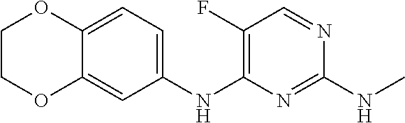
C12=CC=C(NC3=C(F)C=NC(NC)=N3)C=C1OCCO2
